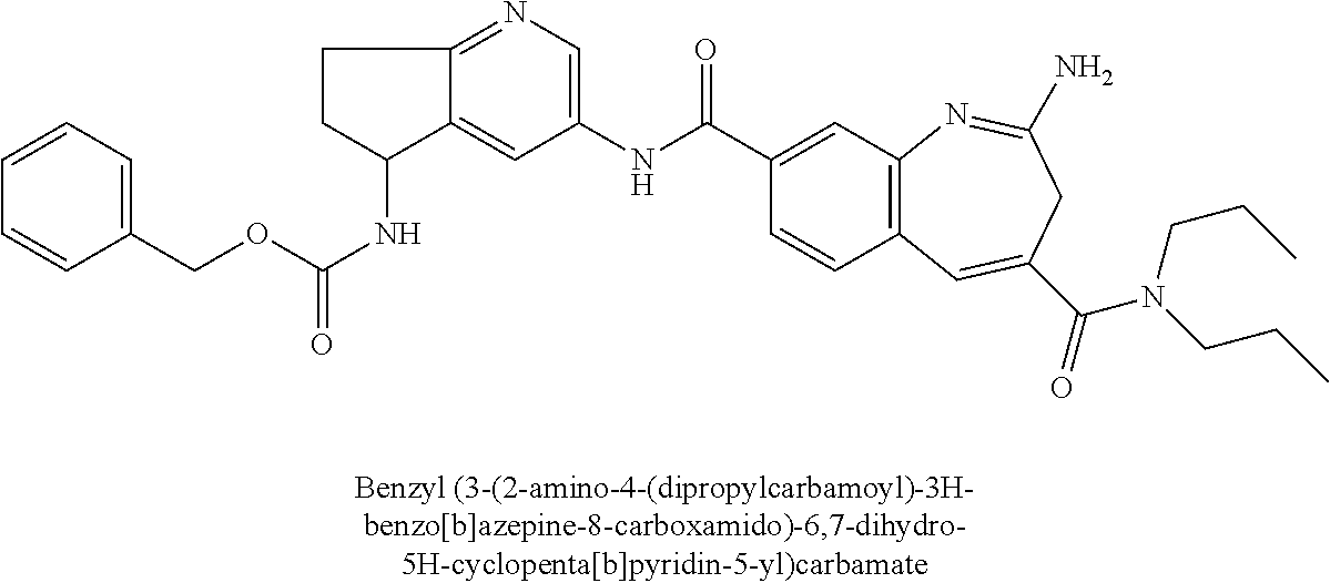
C12=CC(NC(C3=CC4=C(C=C3)C=C(C(=O)N(CCC)CCC)CC(N)=N4)=O)=CN=C1CCC2NC(=O)OCC1=CC=CC=C1
